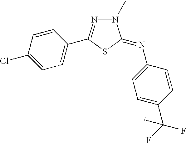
C1=C(Cl)C=CC(C2=NN(C)C(=NC3=CC=C(C(F)(F)F)C=C3)S2)=C1
